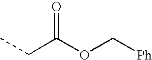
CCC(OC[Ph])=O
